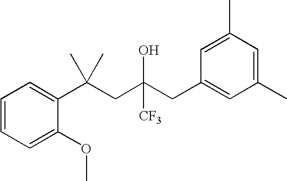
C1=C(OC)C(C(CC(CC2=CC(C)=CC(C)=C2)([CF3])O)(C)C)=CC=C1
